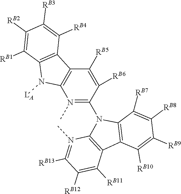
C12=C(C([RB7])=C([RB8])C([RB9])=C1[RB10])N(C1=N(C)C3=C(C([RB5])=C1[RB6])C1=C(N3[LA])C([RB1])=C([RB2])C([RB3])=C1[RB4])C1=C2C([RB11])=C([RB12])C([RB13])=N1C
